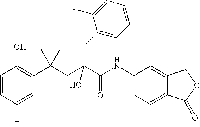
C1=CC(F)=CC(C(CC(C(NC2=CC=C3C(=C2)COC3=O)=O)(O)CC2=CC=CC=C2F)(C)C)=C1O
